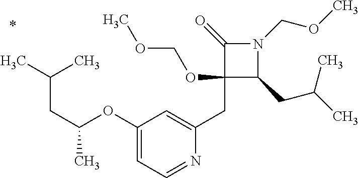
C1(CC2=CC(OC(CC(C)C)C)=CC=N2)(OCOC)C(CC(C)C)N(COC)C1=O
